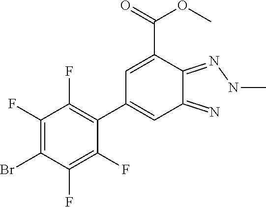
BrC1=C(F)C(F)=C(C2=CC(=N)C(=NNC)C(C(=O)OC)=C2)C(F)=C1F
